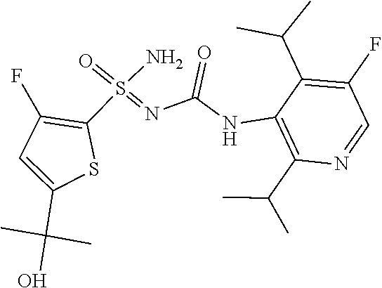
C1(C(C)C)=C(NC(N=S(=O)(N)C2=C(F)C=C(C(O)(C)C)S2)=O)C(C(C)C)=C(F)C=N1
